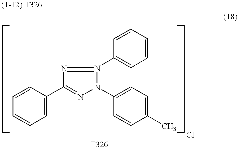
C1=CC(C2=NN(C3=CC=C(C)C=C3)N(C3=CC=CC=C3)=N2)=CC=C1
